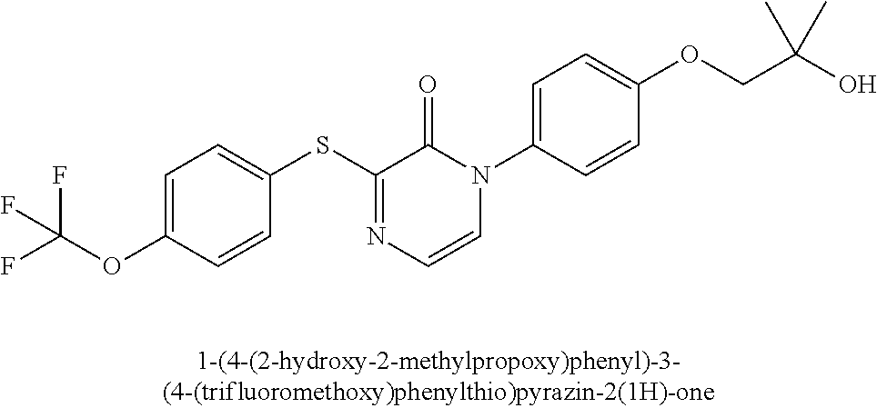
C1(SC2=NC=CN(C3=CC=C(OCC(C)(O)C)C=C3)C2=O)=CC=C(OC(F)(F)F)C=C1
